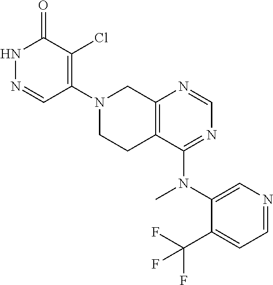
C1=NC2=C(C(N(C)C3=CN=CC=C3C(F)(F)F)=N1)CCN(C1=C(Cl)C(=O)NN=C1)C2
